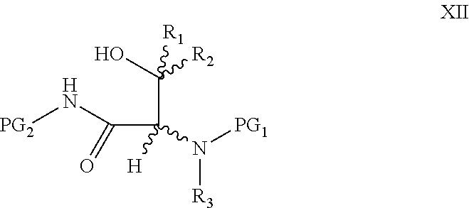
[PG2]NC(=O)C(C(O)([R2])[R1])(N([PG1])[R3])[H]
